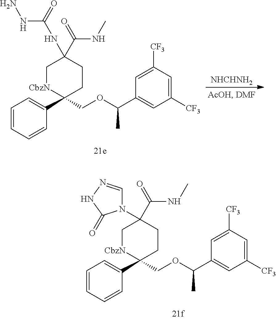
C1=CC=CC(C2(COC(C3=CC([CF3])=CC([CF3])=C3)C)CCC(C(=O)NC)(NC(NN)=O)C[CbzN]2)=C1.[NHCHNH2].C1=CC=CC(C2(COC(C3=CC([CF3])=CC([CF3])=C3)C)CCC(C(=O)NC)(N3C=NNC3=O)C[CbzN]2)=C1
